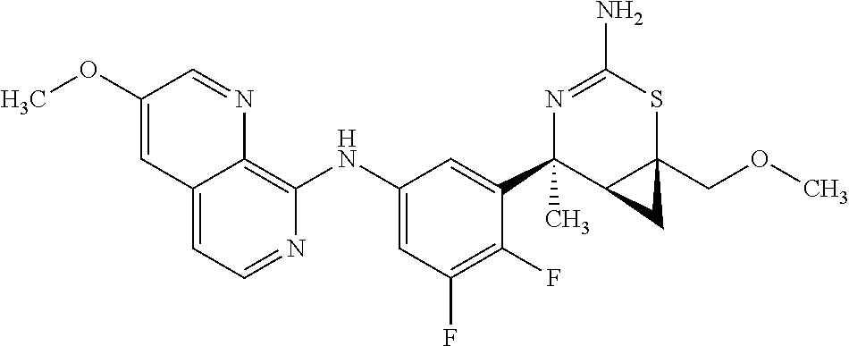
C12=CC=NC(NC3=CC(F)=C(F)C(C4(C)C5C(COC)(SC(N)=N4)C5)=C3)=C1N=CC(OC)=C2
